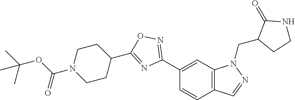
C1(C2=NOC(C3CCN(C(OC(C)(C)C)=O)CC3)=N2)=CC2=C(C=C1)C=NN2CC1CCNC1=O
